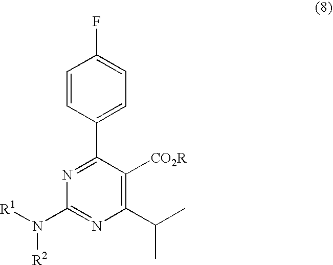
C1(C(C)C)=C([CO2R])C(C2=CC=C(F)C=C2)=NC(N([R1])[R2])=N1
